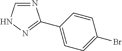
N1=CNN=C1C1=CC=C(Br)C=C1
